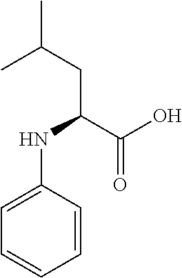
N(C(C(=O)O)CC(C)C)C1=CC=CC=C1
